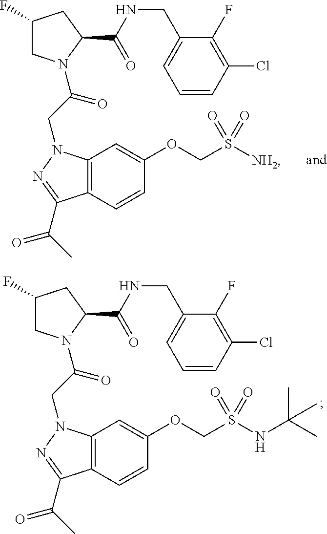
C12=C(C=CC(OCS(=O)(=O)[NH2])=C1)C(C(C)=O)=NN2CC(=O)N1CC(F)CC1C(NCC1=CC=CC(Cl)=C1F)=O.C12=C(C=CC(OCS(=O)(=O)NC(C)(C)C)=C1)C(C(C)=O)=NN2CC(=O)N1CC(F)CC1C(NCC1=CC=CC(Cl)=C1F)=O
